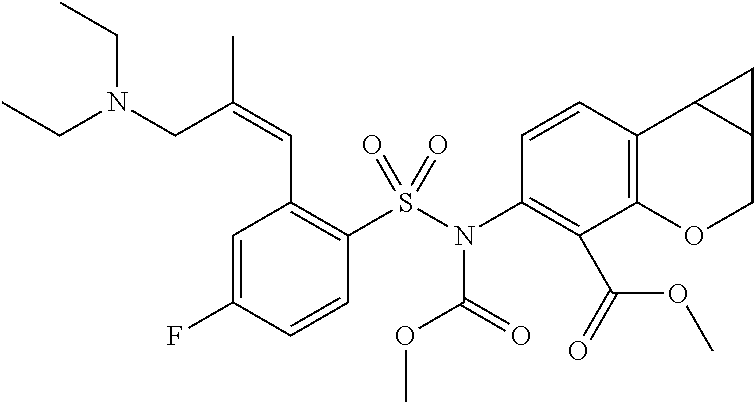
C1=C(F)C=CC(S(N(C2=C(C(OC)=O)C3=C(C=C2)C2C(CO3)C2)C(=O)OC)(=O)=O)=C1C=C(C)CN(CC)CC
